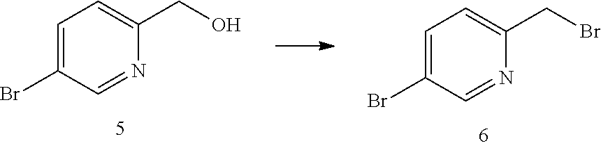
C1=C(Br)C=NC(CBr)=C1.C1=C(Br)C=NC(CO)=C1
